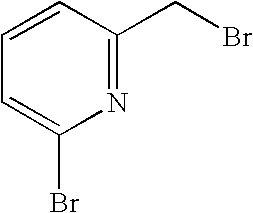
C1=CC(CBr)=NC(Br)=C1
